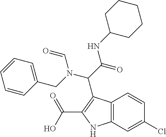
C12=C(C=C(Cl)C=C1)NC(C(O)=O)=C2C(C(=O)NC1CCCCC1)N(CC1=CC=CC=C1)C=O
